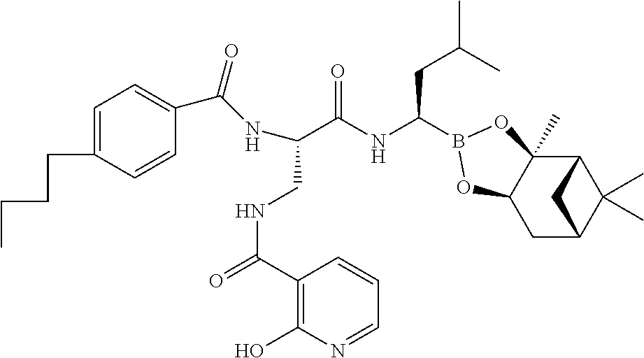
C(C(NC(CC(C)C)B1OC2(C)C3C(C)(C)C(CC2O1)C3)=O)(CNC(=O)C1=C(O)N=CC=C1)NC(C1=CC=C(CCCC)C=C1)=O
